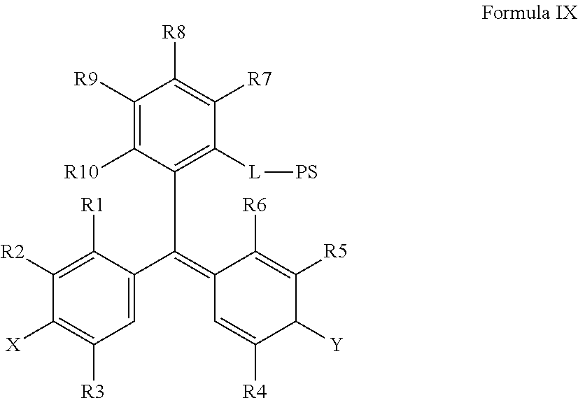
C1([R2])=C([R1])C(C(=C2C=C([R4])C([Y])C([R5])=C2[R6])C2=C([L][PS])C([R7])=C([R8])C([R9])=C2[R10])=CC([R3])=C1[X]
